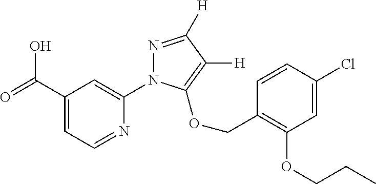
C(C1=CC=NC(N2N=C([H])C([H])=C2OCC2=C(OCCC)C=C(Cl)C=C2)=C1)(=O)O
